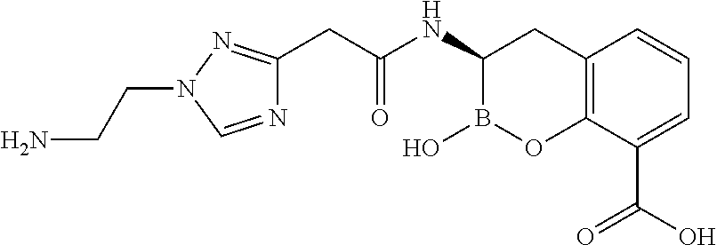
N1=CN(CCN)N=C1CC(NC1B(O)OC2=C(C1)C=CC=C2C(O)=O)=O
